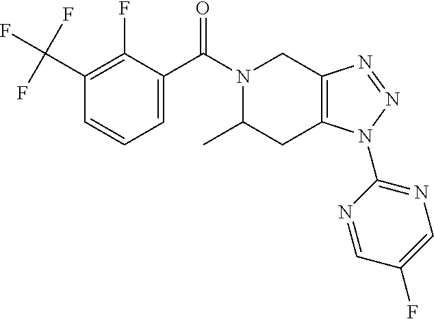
C1=C(C(N2C(C)CC3=C(C2)N=NN3C2=NC=C(F)C=N2)=O)C(F)=C(C(F)(F)F)C=C1
